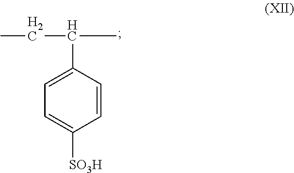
C1(C(C)CC)=CC=C([SO3H])C=C1
